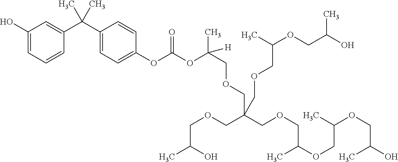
C1(O)=CC=CC(C(C2=CC=C(OC(OC(C)(COCC(COCC(OCC(OCC(O)C)C)C)(COCC(O)C)COCC(OCC(O)C)C)[H])=O)C=C2)(C)C)=C1
